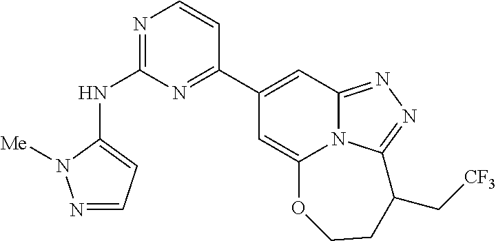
N1=C(NC2=CC=NN2[Me])N=C(C2=CC3=NN=C4N3C(=C2)OCCC4C[CF3])C=C1
